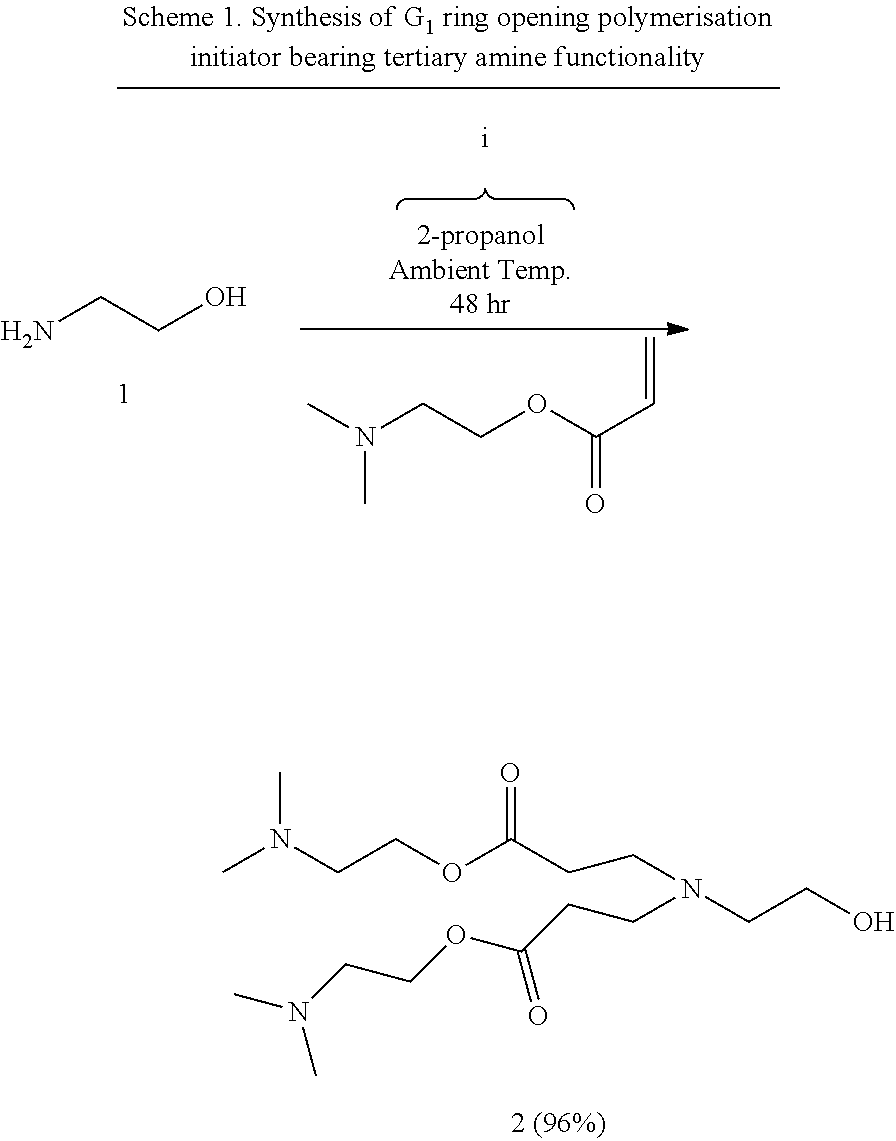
NCCO.CN(CCOC(C=C)=O)C.N(CCO)(CCC(OCCN(C)C)=O)CCC(OCCN(C)C)=O
